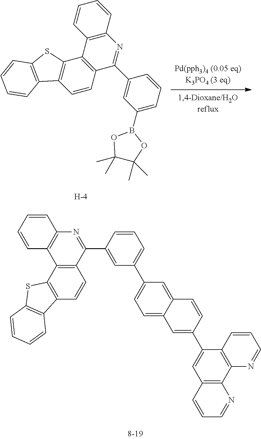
C12=C(C3=C(C(C4=CC(B5OC(C)(C)C(C)(C)O5)=CC=C4)=N1)C=CC1=C3SC3=C1C=CC=C3)C=CC=C2.[H].C12=C(C3=C(C=C1)C1=C(S3)C=CC=C1)C1=C(N=C2C2=CC(C3=CC=C4C(=C3)C=CC(C3=CC5=C(C6=C3C=CC=N6)N=CC=C5)=C4)=CC=C2)C=CC=C1
